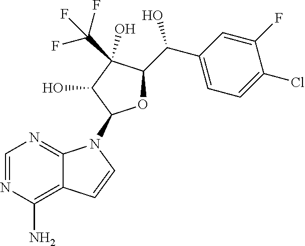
C1=NC(N)=C2C(=N1)N(C1OC(C(C3=CC=C(Cl)C(F)=C3)O)C(O)(C(F)(F)F)C1O)C=C2
